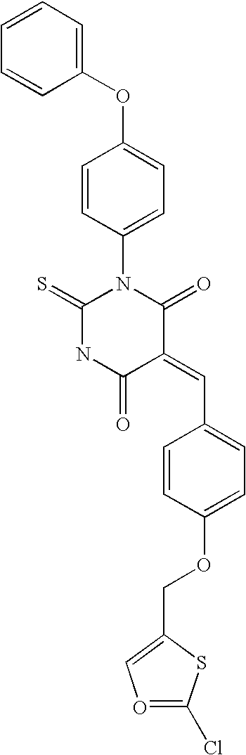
C1=CC=CC(OC2=CC=C(N3C(=S)NC(=O)C(=CC4=CC=C(OCC5=CO=C(Cl)S5)C=C4)C3=O)C=C2)=C1
